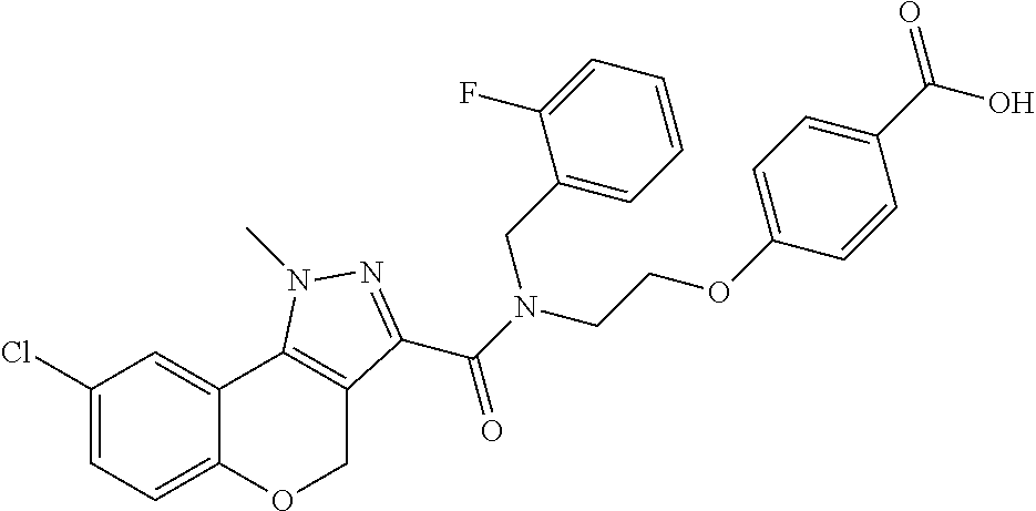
C1(Cl)=CC=C2C(=C1)C1=C(CO2)C(C(N(CCOC2=CC=C(C(=O)O)C=C2)CC2=CC=CC=C2F)=O)=NN1C
